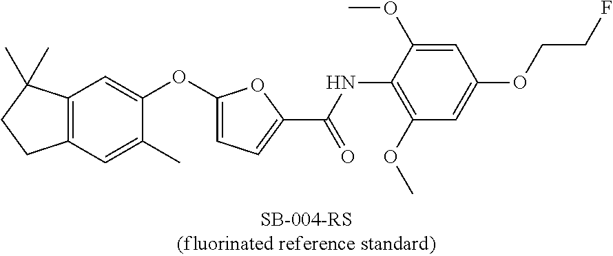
C12=C(C=C(OC3=CC=C(C(=O)NC4=C(OC)C=C(OCCF)C=C4OC)O3)C(C)=C1)C(C)(C)CC2
